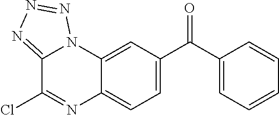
C12=CC=C(C(C3=CC=CC=C3)=O)C=C1N1C(=NN=N1)C(Cl)=N2
